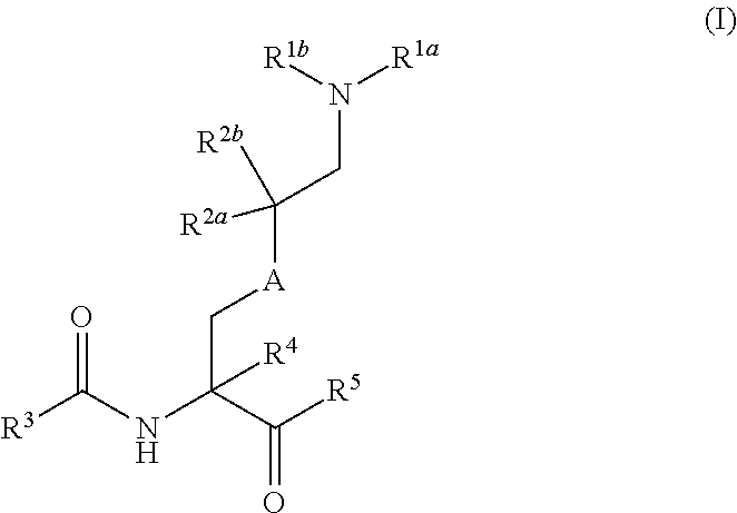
[R3]C(NC(C([R5])=O)(C[A]C([R2a])([R2b])CN([R1a])[R1b])[R4])=O
